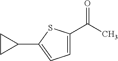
C1=C(C(C)=O)SC(C2CC2)=C1
